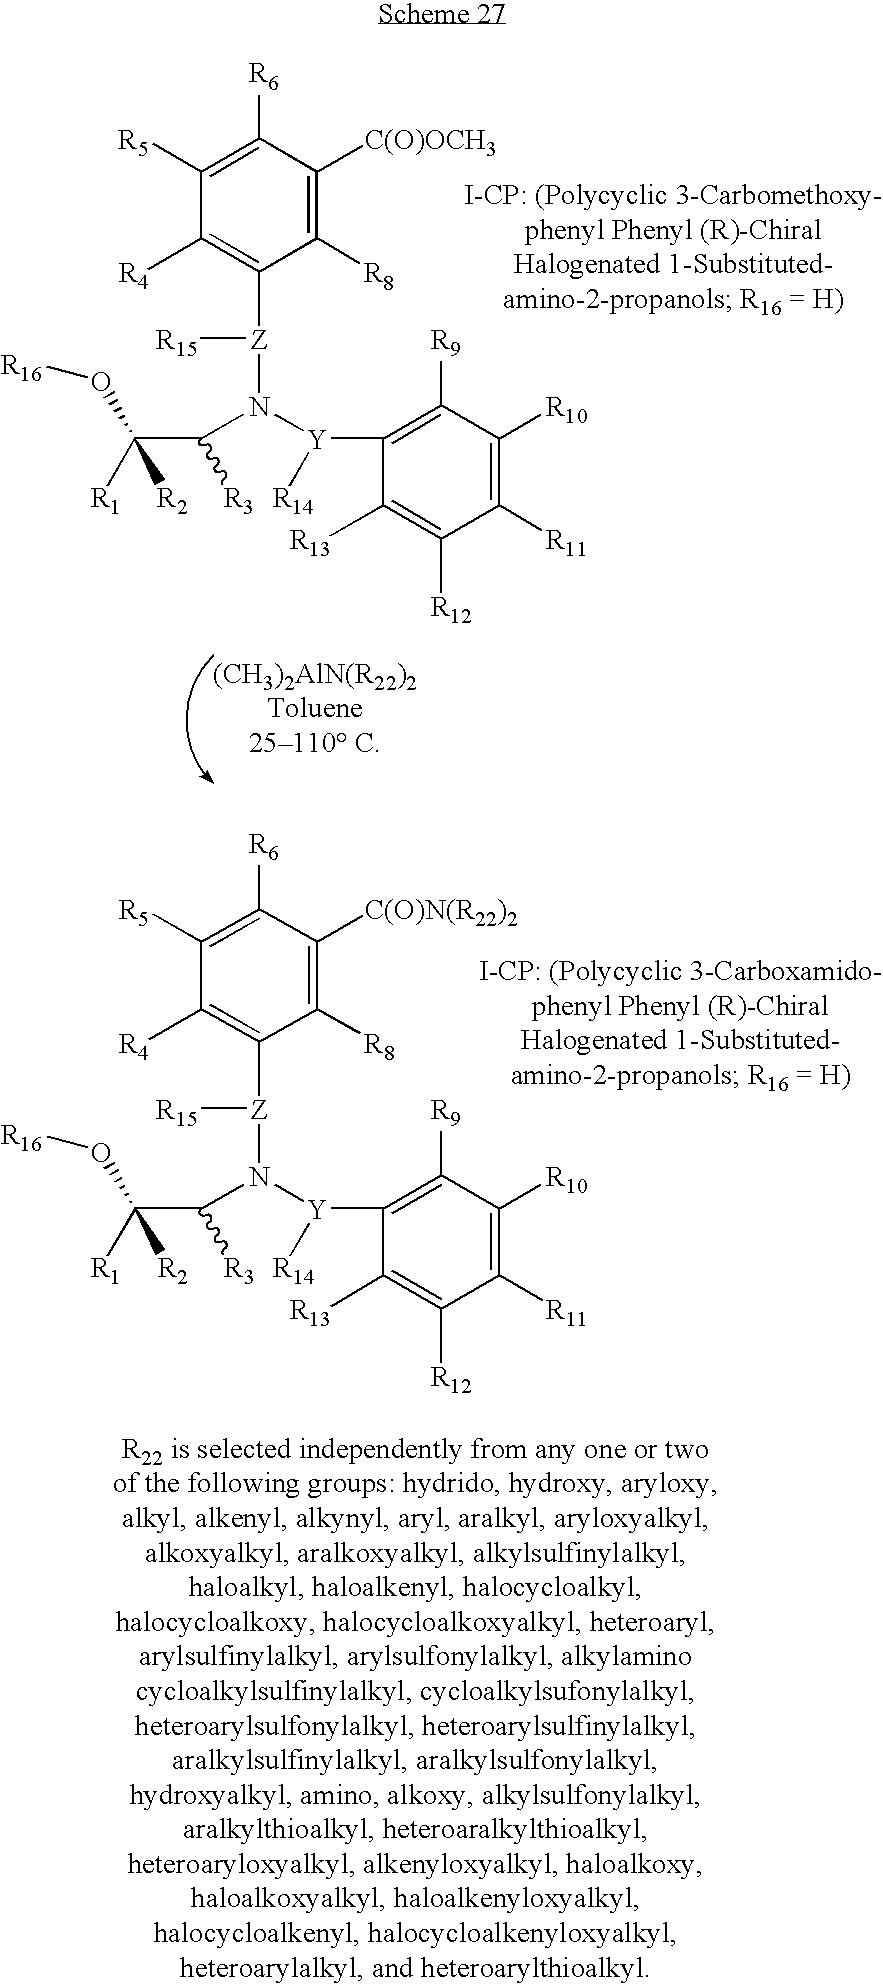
[Z](N([Y]([R14])C1=C([R9])C([R10])=C([R11])C([R12])=C1[R13])C(C([R1])([R2])O[R16])[R3])([R15])C1=C([R4])C([R5])=C([R6])C([C(O)OCH3])=C1[R8].[Z](N([Y]([R14])C1=C([R9])C([R10])=C([R11])C([R12])=C1[R13])C(C([R1])([R2])O[R16])[R3])([R15])C1=C([R4])C([R5])=C([R6])C([C(O)N(R22)2])=C1[R8]
